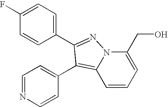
C1=NC=CC(C2=C3C=CC=C(CO)N3N=C2C2=CC=C(F)C=C2)=C1
